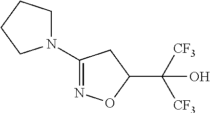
C1(N2CCCC2)=NOC(C([CF3])([CF3])O)C1
